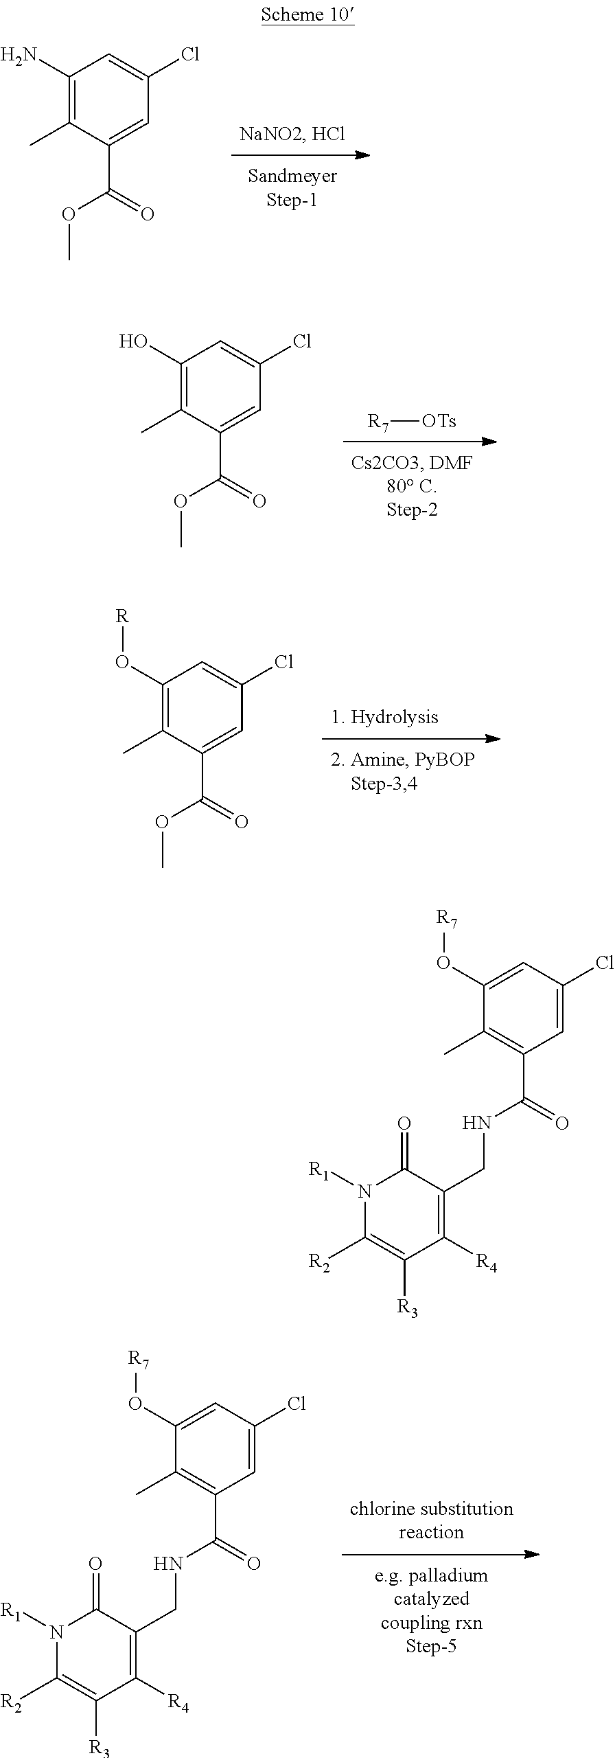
C1(N)=C(C)C(C(=O)OC)=CC(Cl)=C1.[R7][OTs].C1(O)=C(C)C(C(=O)OC)=CC(Cl)=C1.C1(O[R])=C(C)C(C(=O)OC)=CC(Cl)=C1.C1(O[R7])=CC(Cl)=CC(C(NCC2=C([R4])C([R3])=C([R2])N([R1])C2=O)=O)=C1C.C1(O[R7])=CC(Cl)=CC(C(NCC2=C([R4])C([R3])=C([R2])N([R1])C2=O)=O)=C1C
